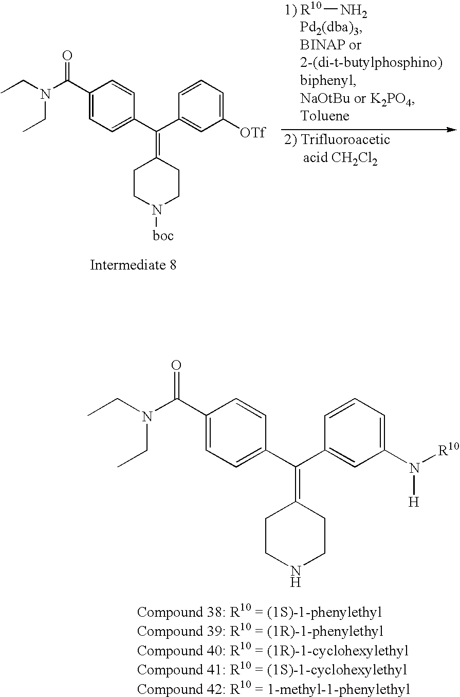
[1) R10]N.C1(C(N(CC)CC)=O)=CC=C(C(=C2CCN([boc])CC2)C2=CC([OTf])=CC=C2)C=C1.C1(C(N(CC)CC)=O)=CC=C(C(=C2CCNCC2)C2=CC(N([R10])[H])=CC=C2)C=C1
